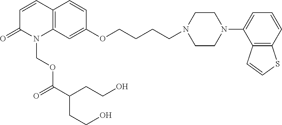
C12=C(C=C(OCCCCN3CCN(C4=CC=CC5=C4C=CS5)CC3)C=C1)N(COC(C(CCO)CCO)=O)C(=O)C=C2
